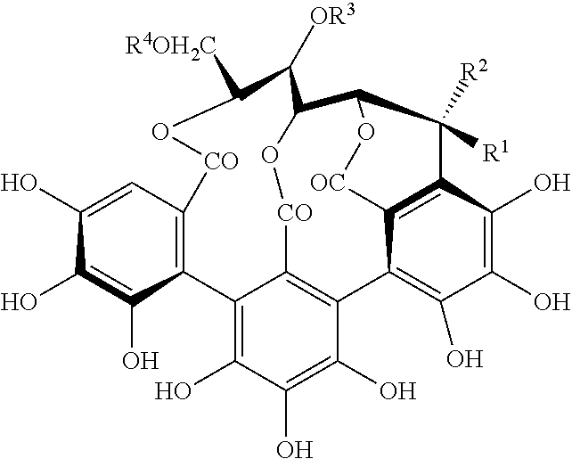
C12=C(O)C(O)=C(O)C3=C1[CO]OC(C1O[OC]C4=C(C(O)=C(O)C(O)=C34)C1([R1])[R2])C([OR3])C([R4OH2C])O[CO]C1=C2C(O)=C(O)C(O)=C1
